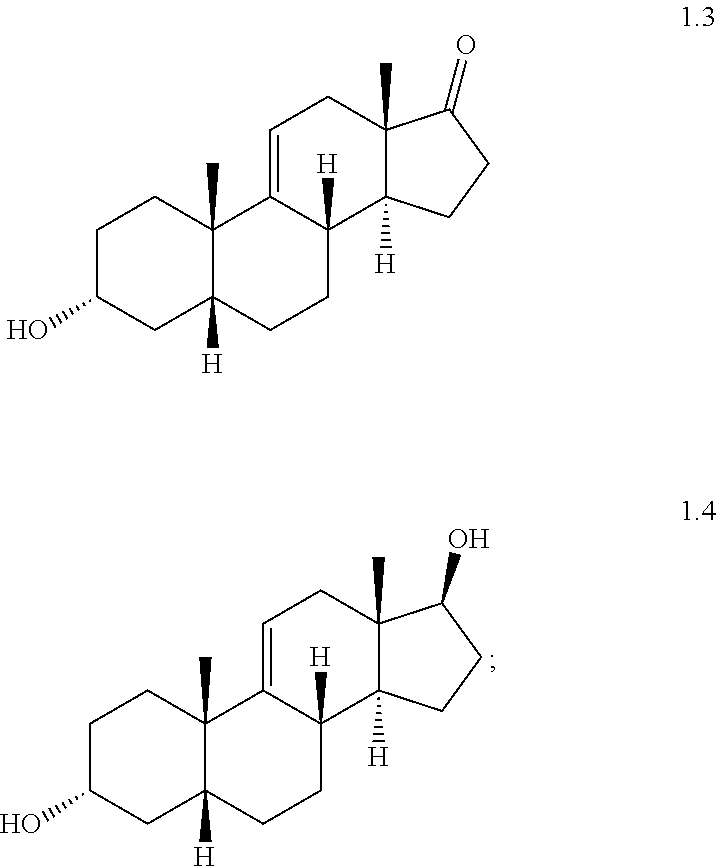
C1C(O)CC2([H])C(C)(C1)C1=CCC3(C)C([H])(C1([H])CC2)CCC3O.C1C(O)CC2([H])C(C)(C1)C1=CCC3(C)C([H])(C1([H])CC2)CCC3=O
